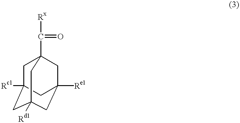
C1C2([Rc1])CC3([Rd1])CC([Re1])(CC1(C([Rx])=O)C3)C2
